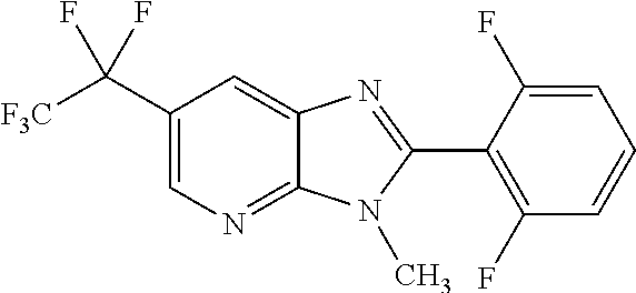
C1(C([F3C])(F)F)=CN=C2C(=C1)N=C(C1=C(F)C=CC=C1F)N2C
